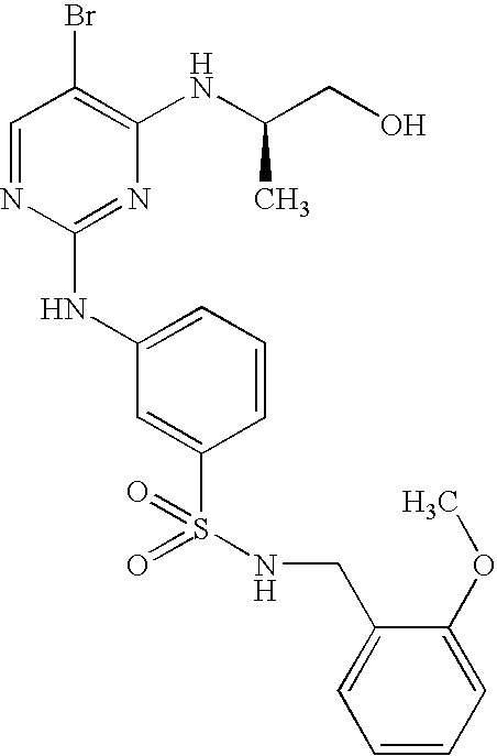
C1=NC(NC2=CC=CC(S(=O)(=O)NCC3=CC=CC=C3OC)=C2)=NC(NC(CO)C)=C1Br
